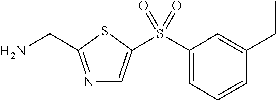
N1=C(CN)SC(S(C2=CC=CC(CC)=C2)(=O)=O)=C1
